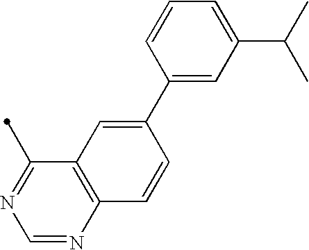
C12=C(N=CN=C1C)C=CC(C1=CC(C(C)C)=CC=C1)=C2
